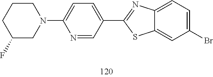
C1=C(Br)C=C2C(=C1)N=C(C1=CC=C(N3CCCC(F)C3)N=C1)S2
